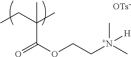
CCC(C)(C(OCC[N+](C)(C)[H])=O)C.[OTs-]
